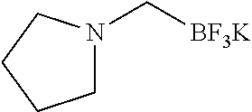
C1N(C[BF3K])CCC1
